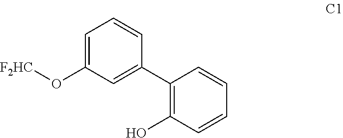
C1=C(O[F2HC])C=C(C2=C(O)C=CC=C2)C=C1
